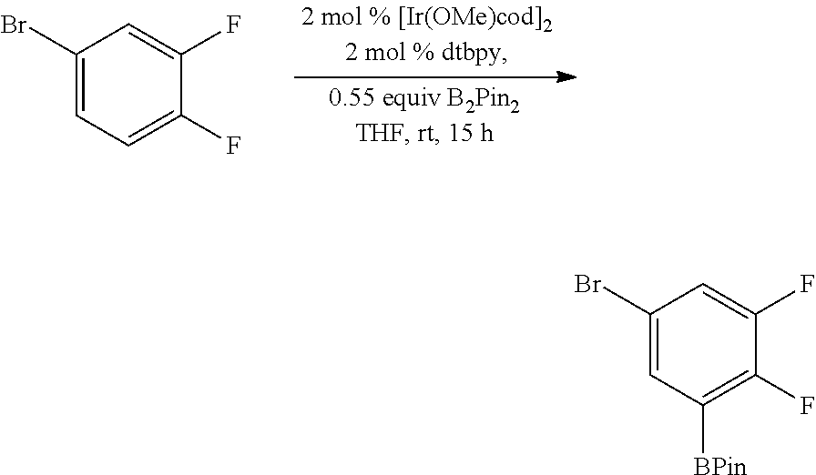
C1(Br)=CC=C(F)C(F)=C1.C1(Br)=CC([BPin])=C(F)C(F)=C1
